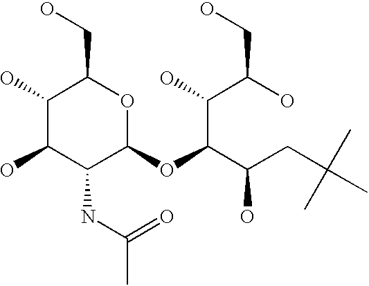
C1(O)C(O)C(NC(C)=O)C(OC(C(O)C(O)CO)C(CC(C)(C)C)O)OC1CO
